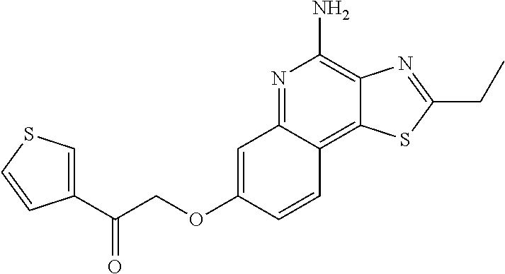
C(COC1=CC2=NC(N)=C3C(=C2C=C1)SC(CC)=N3)(C1=CSC=C1)=O
